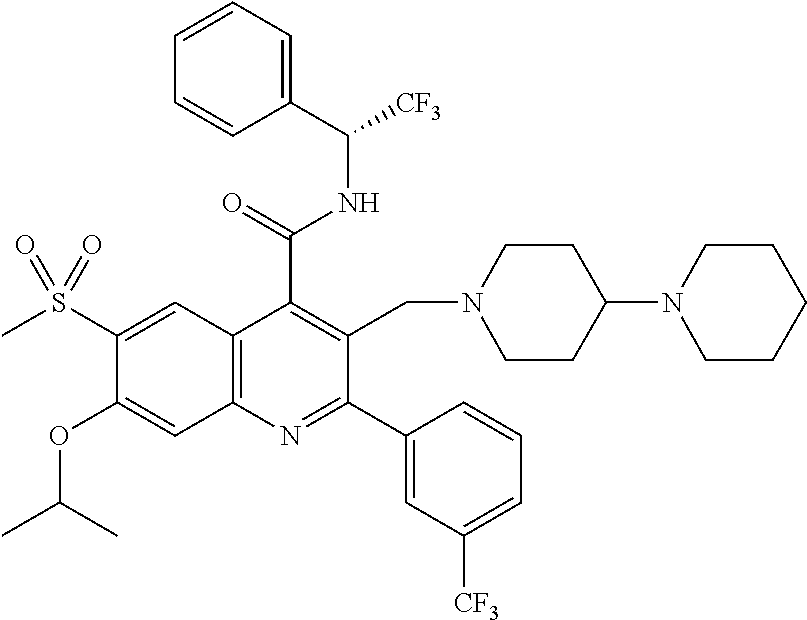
C1=CC=C(C([CF3])NC(C2=C(CN3CCC(N4CCCCC4)CC3)C(C3=CC([CF3])=CC=C3)=NC3=C2C=C(S(C)(=O)=O)C(OC(C)C)=C3)=O)C=C1
